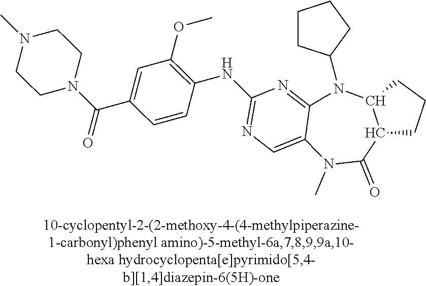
C1CC(N2C3=NC(NC4=C(OC)C=C(C(N5CCN(C)CC5)=O)C=C4)=NC=C3N(C)C(=O)C3C2CCC3)CC1
